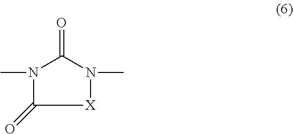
N1(C)C(=O)[X]N(C)C1=O
